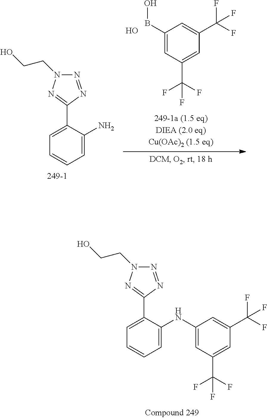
C1(BO)=CC(C(F)(F)F)=CC(C(F)(F)F)=C1.O.N1=NC(C2=CC=CC=C2N)=NN1CCO.N1=NC(C2=CC=CC=C2NC2=CC(C(F)(F)F)=CC(C(F)(F)F)=C2)=NN1CCO
